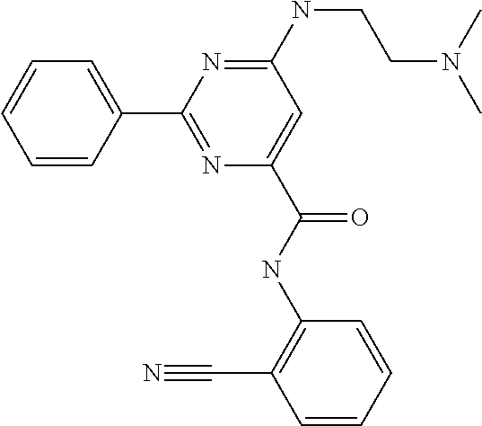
C1=CC=CC(C2=NC(C(NC3=C(C#N)C=CC=C3)=O)=CC(NCCN(C)C)=N2)=C1
